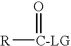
[R][C-LG]=O
